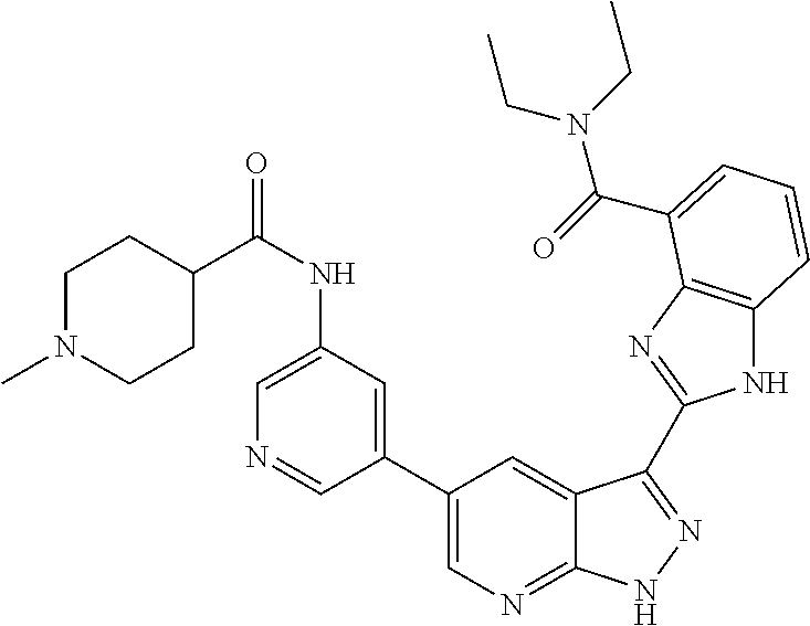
C1(C2=CN=C3C(=C2)C(C2=NC4=C(N2)C=CC=C4C(=O)N(CC)CC)=NN3)=CC(NC(=O)C2CCN(C)CC2)=CN=C1
